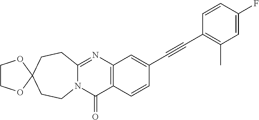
N12C(=NC3=C(C1=O)C=CC(C#CC1=C(C)C=C(F)C=C1)=C3)CCC1(CC2)OCCO1
